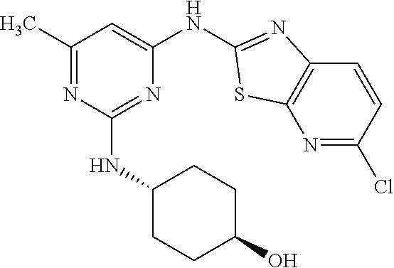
C1(C)=NC(NC2CCC(O)CC2)=NC(NC2=NC3=C(N=C(Cl)C=C3)S2)=C1
